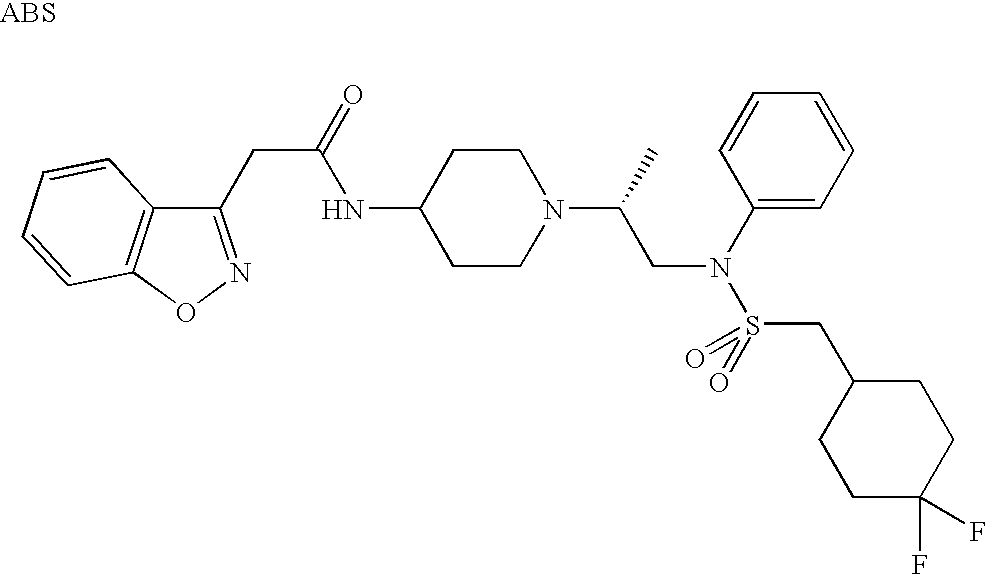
O1N=C(CC(=O)NC2CCN(C(C)CN(S(=O)(CC3CCC(F)(F)CC3)=O)C3=CC=CC=C3)CC2)C2=C1C=CC=C2
